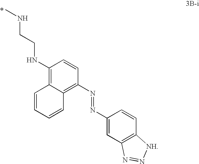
C1(N=NC2=C3C(=C(NCCNC)C=C2)C=CC=C3)=CC2=C(C=C1)[NH]N=N2
